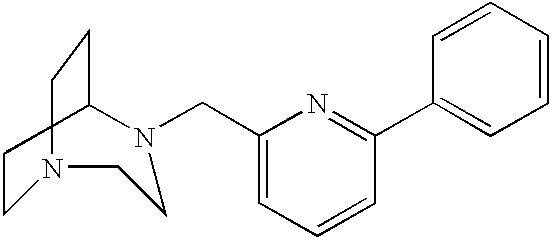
C1CN(CC2=CC=CC(C3=CC=CC=C3)=N2)CCN(CC)C1
